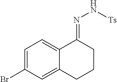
C1=C(Br)C=C2C(=C1)C(=NN[Ts])CCC2
